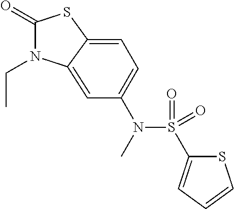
C1(=O)N(CC)C2=CC(N(S(C3=CC=CS3)(=O)=O)C)=CC=C2S1
